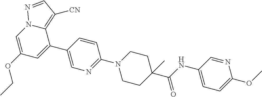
C1=C(C2=CC(OCC)=CN3C2=C([CN])C=N3)C=CC(N2CCC(C(NC3=CC=C(OC)N=C3)=O)(C)CC2)=N1
